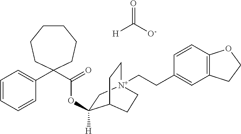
C1=CC=CC(C2(C(=O)OC3([H])C[N+]4(CCC5=CC6=C(C=C5)OCC6)CCC3CC4)CCCCCC2)=C1.O=C([O-])[H]
